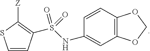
C1=CC(S(NC2=CC3=C(C=C2)OCO3)(=O)=O)=C([Z])S1
